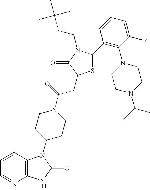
[H].C12=C(C=CC=N1)N(C1CCN(C(=O)CC3SC(C4=C(N5CCN(C(C)C)CC5)C(F)=CC=C4)N(CCC(C)(C)C)C3=O)CC1)C(=O)N2
